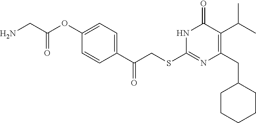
N1C(SCC(C2=CC=C(OC(CN)=O)C=C2)=O)=NC(CC2CCCCC2)=C(C(C)C)C1=O
